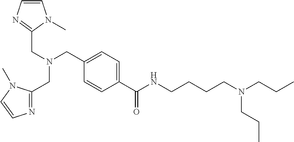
C1=C(C(NCCCCN(CCC)CCC)=O)C=CC(CN(CC2=NC=CN2C)CC2=NC=CN2C)=C1
